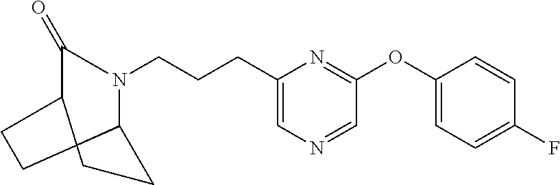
C1(CCCN2CCCC(CC)C2=O)=CN=CC(OC2=CC=C(F)C=C2)=N1
